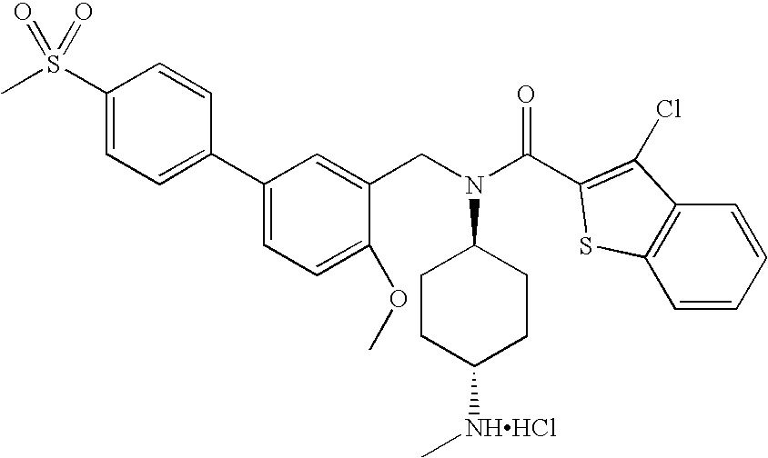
C1CC([NHHCl]C)CCC1N(CC1=CC(C2=CC=C(S(C)(=O)=O)C=C2)=CC=C1OC)C(=O)C1=C(Cl)C2=C(C=CC=C2)S1
